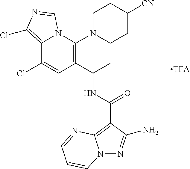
C12=C(Cl)N=CN1C(N1CCC([CN])CC1)=C(C(C)NC(=O)C1=C3N(N=C1N)C=CC=N3)C=C2Cl
